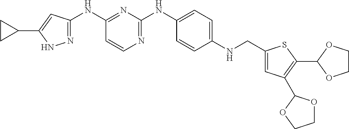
C1=CN=C(NC2=CC=C(NCC3=CC(C4OCCO4)=C(C4OCCO4)S3)C=C2)N=C1NC1=NNC(C2CC2)=C1
